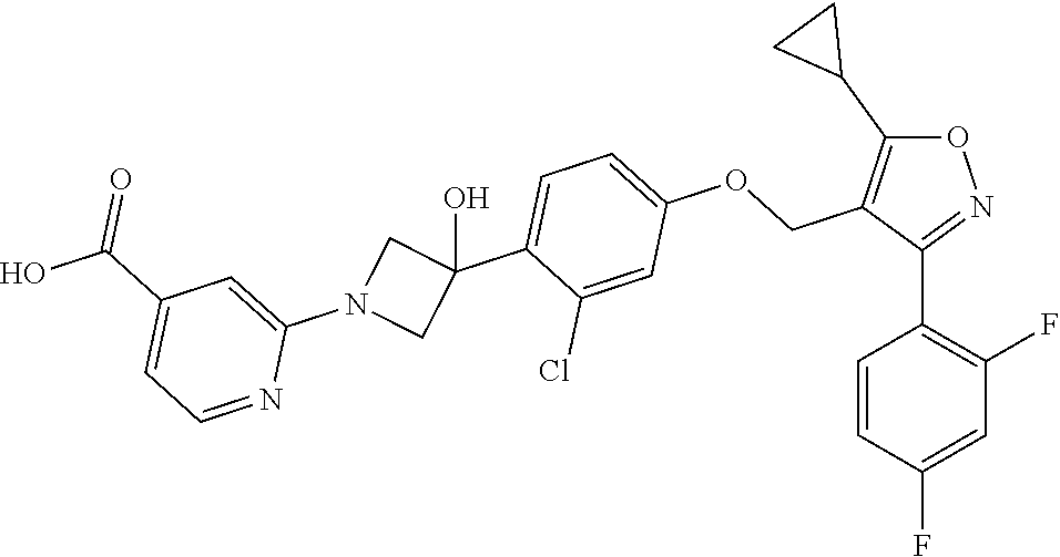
C1=CC(F)=CC(F)=C1C1=NOC(C2CC2)=C1COC1=CC=C(C2(O)CN(C3=CC(C(O)=O)=CC=N3)C2)C(Cl)=C1
